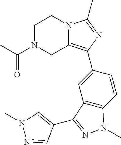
C1N(C(C)=O)CC2=C(C3=CC4=C(C=C3)N(C)N=C4C3=CN(C)N=C3)N=C(C)N2C1
